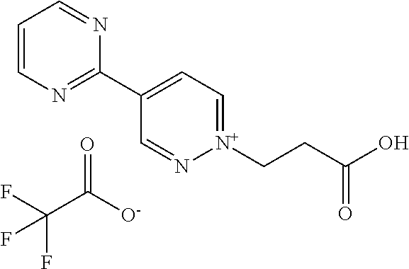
C1=CN=C(C2=CC=[N+](CCC(=O)O)N=C2)N=C1.O=C(C(F)(F)F)[O-]
